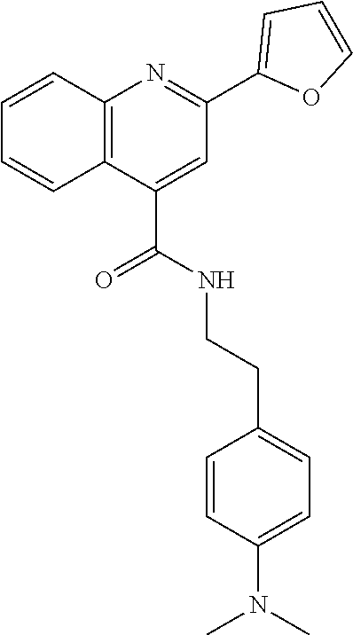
C12=C(C(C(=O)NCCC3=CC=C(N(C)C)C=C3)=CC(C3=CC=CO3)=N1)C=CC=C2
